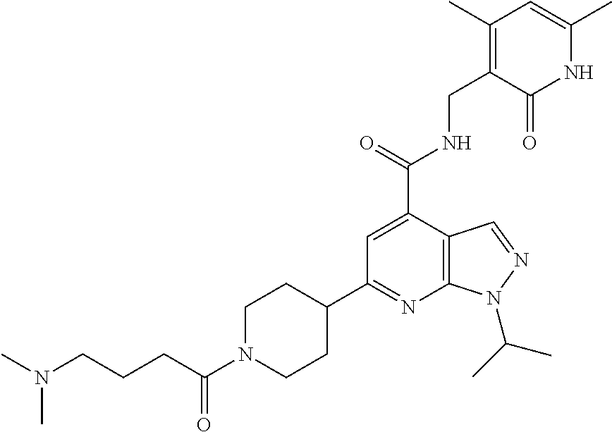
C1(C)=C(CNC(C2=CC(C3CCN(C(CCCN(C)C)=O)CC3)=NC3=C2C=NN3C(C)C)=O)C(=O)NC(C)=C1
